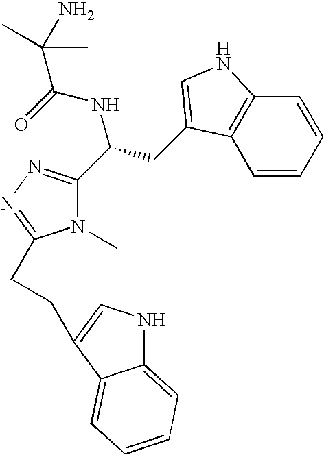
N1(C)C(C(CC2=CNC3=C2C=CC=C3)NC(=O)C(N)(C)C)=NN=C1CCC1=CNC2=CC=CC=C21
